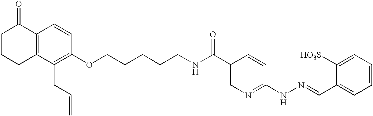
C1(OCCCCCNC(C2=CN=C(NN=CC3=CC=CC=C3[HO3S])C=C2)=O)=C(CC=C)C2=C(C=C1)C(=O)CCC2
